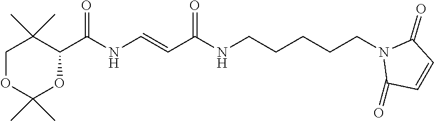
C1(=O)C=CC(=O)N1CCCCCNC(C=CNC(C1C(C)(C)COC(C)(C)O1)=O)=O
